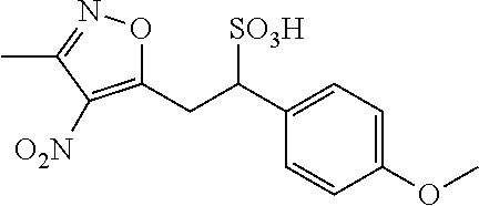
C1(CC(C2=CC=C(OC)C=C2)[SO3H])=C([O2N])C(C)=NO1
